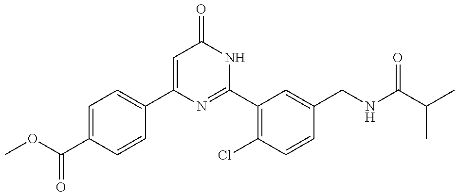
C1(C2=CC=C(C(OC)=O)C=C2)=CC(=O)NC(C2=C(Cl)C=CC(CNC(C(C)C)=O)=C2)=N1
